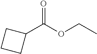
C1(C(OCC)=O)CCC1
